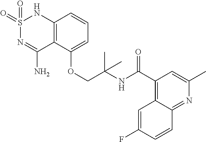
C12=C(C(OCC(NC(C3=C4C(=NC(C)=C3)C=CC(F)=C4)=O)(C)C)=CC=C1)C(N)=NS(=O)(=O)N2
